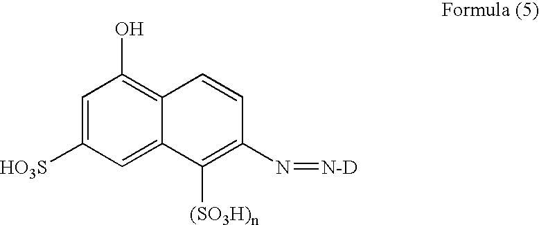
C1=C([HO3S])C=C2C(=C1O)C=CC(N=[N-D])=C2[(SO3H)n]
